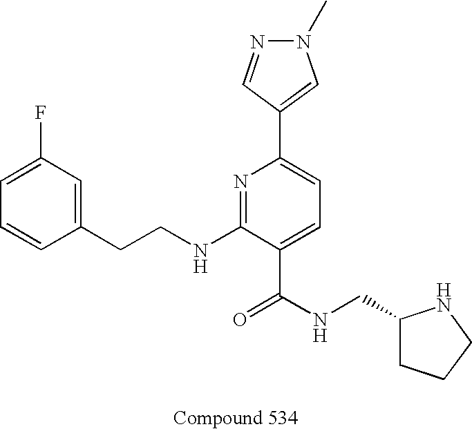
C1=CC(CCNC2=NC(C3=CN(C)N=C3)=CC=C2C(NCC2CCCN2)=O)=CC(F)=C1
